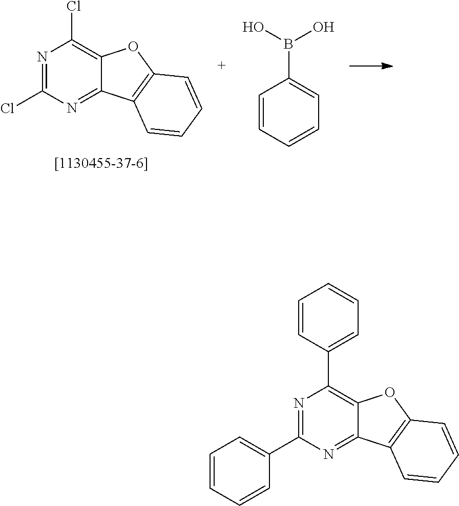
N1=C(Cl)N=C2C(=C1Cl)OC1=C2C=CC=C1.C1=CC=CC=C1B(O)O.N1=C(C2=CC=CC=C2)N=C2C(=C1C1=CC=CC=C1)OC1=C2C=CC=C1
